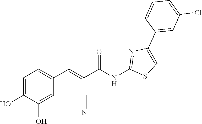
C1=C(Cl)C=C(C2=CSC(NC(C(=CC3=CC=C(O)C(O)=C3)C#N)=O)=N2)C=C1
